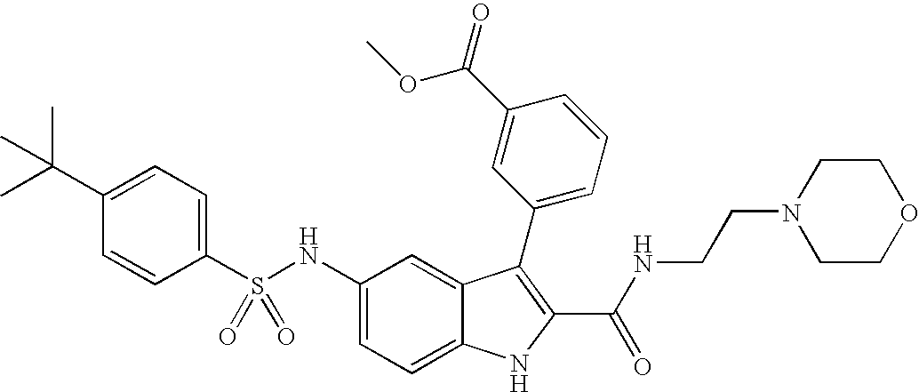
C1(C(C)(C)C)=CC=C(S(NC2=CC=C3C(=C2)C(C2=CC=CC(C(=O)OC)=C2)=C(C(NCCN2CCOCC2)=O)N3)(=O)=O)C=C1
